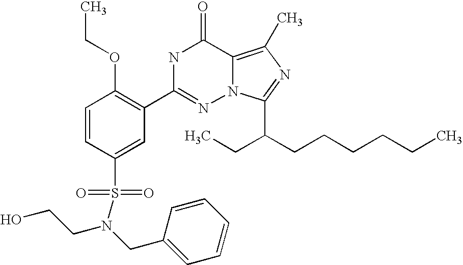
C1=CC(S(=O)(=O)N(CCO)CC2=CC=CC=C2)=CC(C2=NN3C(=C(C)N=C3C(CCCCCC)CC)C(=O)N2)=C1OCC
